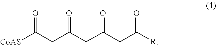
[CoAS]C(CC(CC(CC([R])=O)=O)=O)=O
